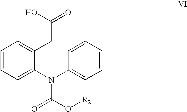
C1=CC=C(N(C2=CC=CC=C2)C(=O)O[R2])C(CC(O)=O)=C1
